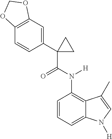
C1=CC2=C(C=C1C1(C(N([H])C3=C4C(=CC=C3)N([H])C=C4C)=O)CC1)OCO2
